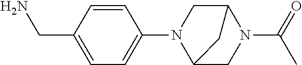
C1=CC(CN)=CC=C1N1C2CN(C(=O)C)C(C1)C2
